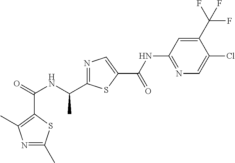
C(=O)(NC(C)C1=NC=C(C(NC2=NC=C(Cl)C(C(F)(F)F)=C2)=O)S1)C1=C(C)N=C(C)S1
